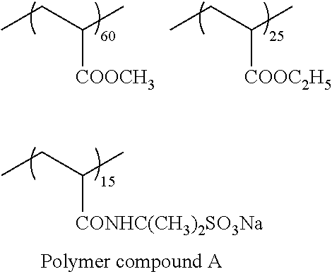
[COOC2H5]C(CC)C.[COOCH3]C(CC)C.[CONHC(CH3)2SO3Na]C(CC)C
